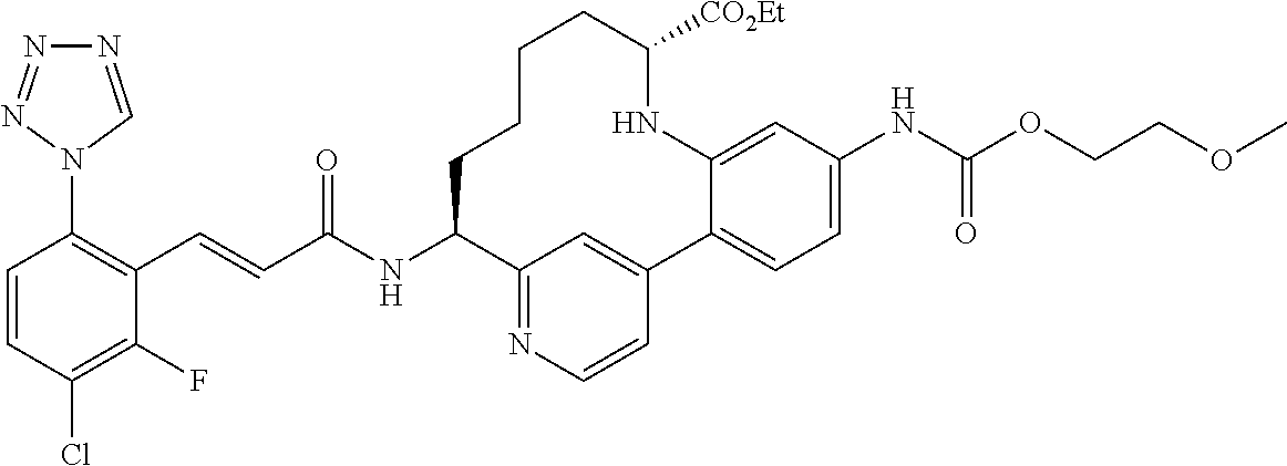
C(C(NC1C2=NC=CC(=C2)C2=CC=C(NC(OCCOC)=O)C=C2NC([CO2Et])CCCC1)=O)=CC1=C(N2C=NN=N2)C=CC(Cl)=C1F
